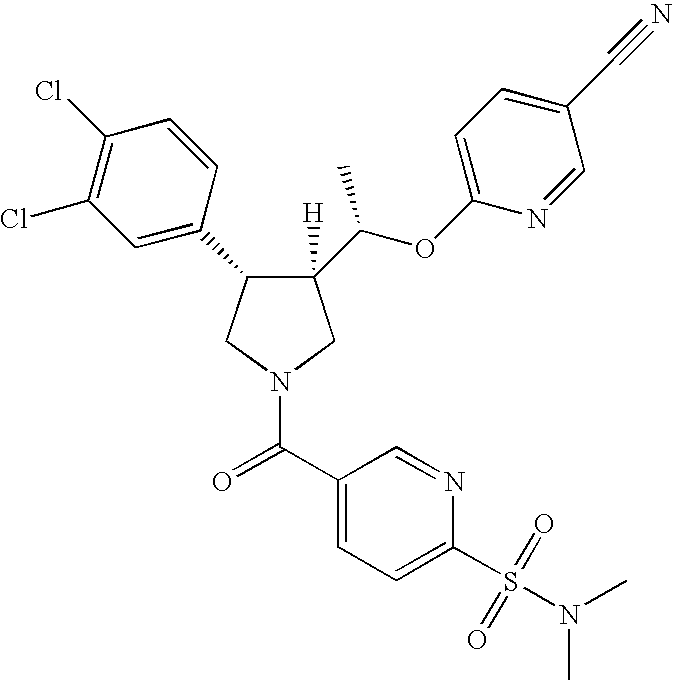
C1([H])(C(OC2=CC=C(C#N)C=N2)C)C(C2=CC(Cl)=C(Cl)C=C2)CN(C(C2=CC=C(S(N(C)C)(=O)=O)N=C2)=O)C1
